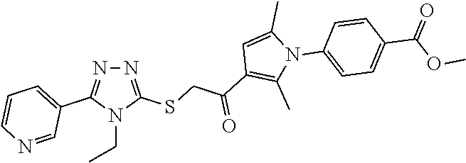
N1=C(SCC(=O)C2=C(C)N(C3=CC=C(C(OC)=O)C=C3)C(C)=C2)N(CC)C(C2=CC=CN=C2)=N1
